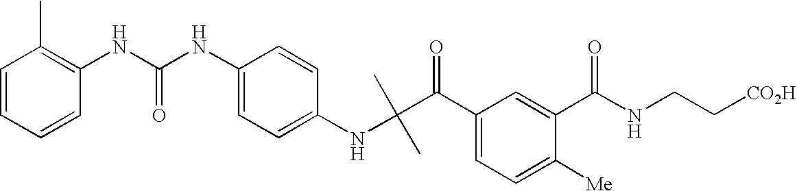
C1(C(=O)C(C)(NC2=CC=C(NC(NC3=C(C)C=CC=C3)=O)C=C2)C)=CC=C([Me])C(C(NCC[CO2H])=O)=C1
